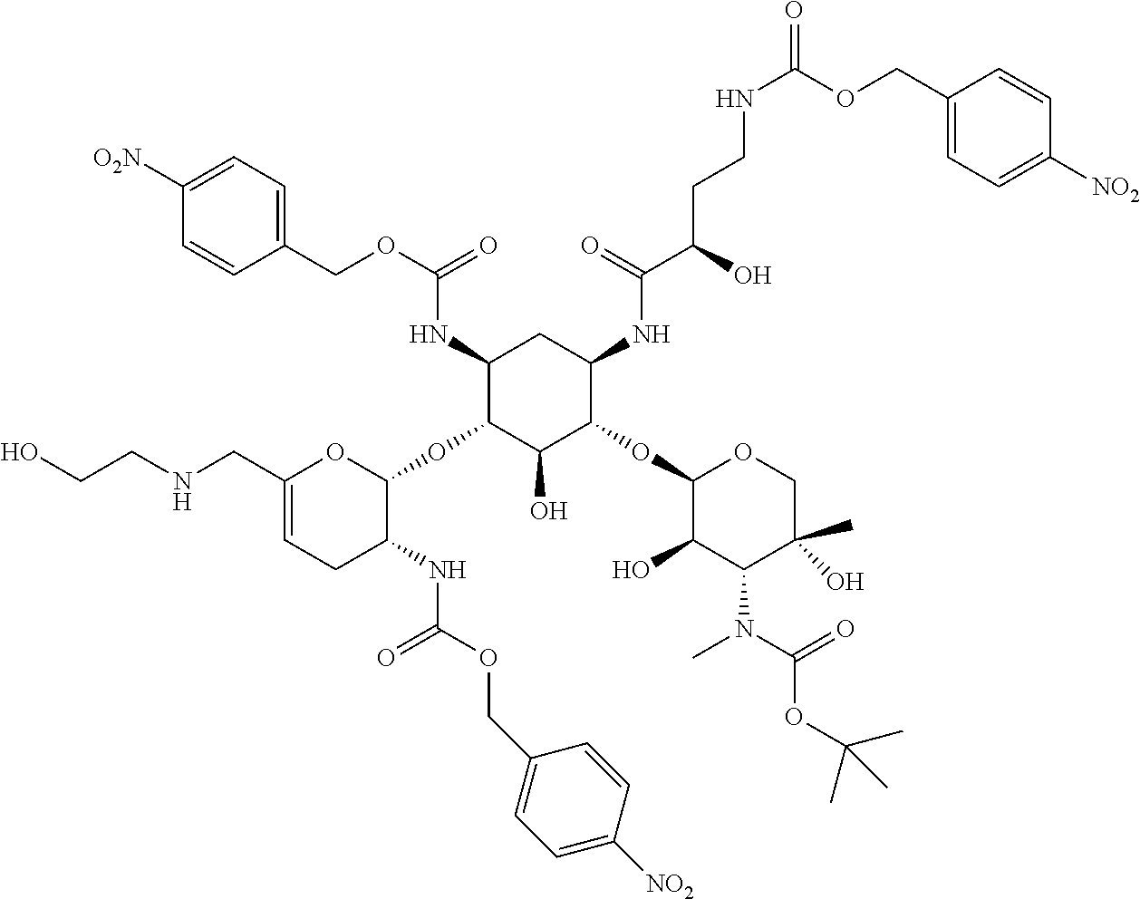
C1(NC(OCC2=CC=C([O2N])C=C2)=O)C(OC2OC(CNCCO)=CCC2NC(=O)OCC2=CC=C([NO2])C=C2)C(O)C(OC2C(O)C(N(C(OC(C)(C)C)=O)C)C(C)(O)CO2)C(NC(C(CCNC(=O)OCC2=CC=C([NO2])C=C2)O)=O)C1
